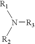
N([R3])([R1])[R2]
